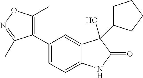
C1(C2=CC=C3C(=C2)C(O)(C2CCCC2)C(=O)N3)=C(C)ON=C1C
